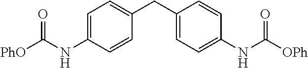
C1=C(NC([PhO])=O)C=CC(CC2=CC=C(NC([OPh])=O)C=C2)=C1
